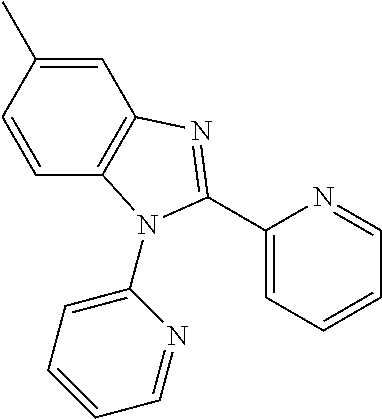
C1=CC2=C(C=C1C)N=C(C1=CC=CC=N1)N2C1=CC=CC=N1
